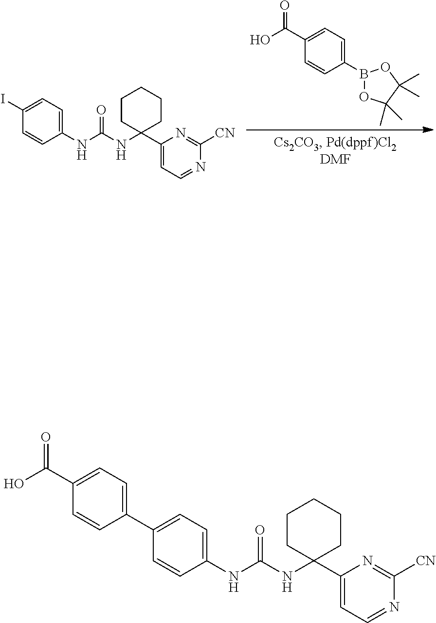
N(C(=O)NC1=CC=C(I)C=C1)C1(C2=CC=NC([CN])=N2)CCCCC1.C1(B2OC(C)(C)C(C)(C)O2)=CC=C(C(O)=O)C=C1.N(C(=O)NC1=CC=C(C2=CC=C(C(O)=O)C=C2)C=C1)C1(C2=CC=NC([CN])=N2)CCCCC1
